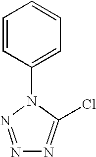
N1=NN(C2=CC=CC=C2)C(Cl)=N1
